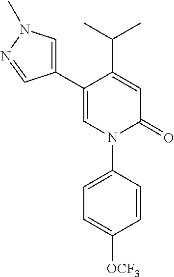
C1=C(C(C)C)C(C2=CN(C)N=C2)=CN(C2=CC=C([OCF3])C=C2)C1=O
